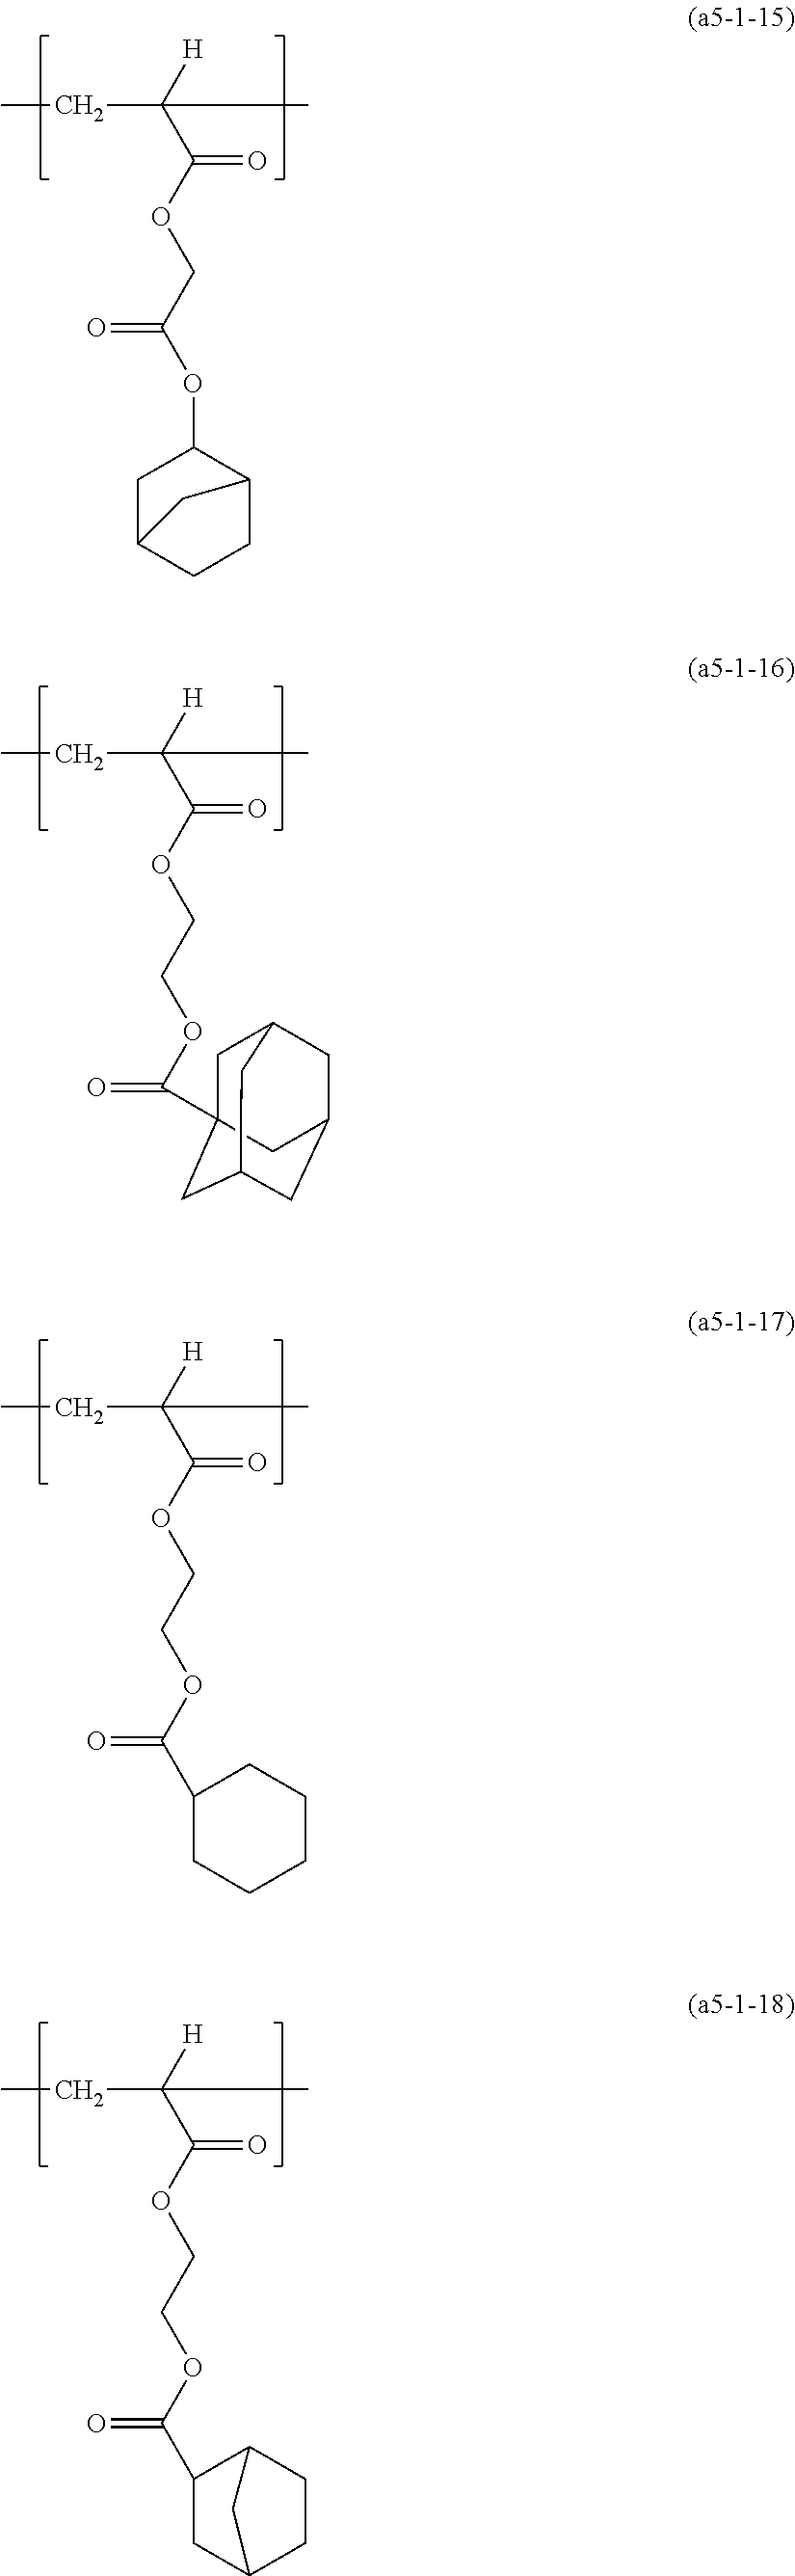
O(C(C([H])(CC)C)=O)CC(=O)OC1CC2CCC1C2.O(C(C([H])(CC)C)=O)CCOC(=O)C12CC3CC(CC(C1)C3)C2.O(C(C([H])(CC)C)=O)CCOC(=O)C1CCCCC1.O(C(C([H])(CC)C)=O)CCOC(=O)C1CC2CCC1C2
